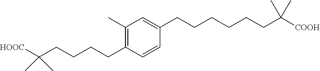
C1=C(CCCCCCC(C)(C)[COOH])C=CC(CCCCC(C)(C)[HOOC])=C1C
